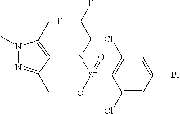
N1=C(C)C(N([S+]([-O])(=O)C2=C(Cl)C=C(Br)C=C2Cl)CC(F)F)=C(C)N1C
